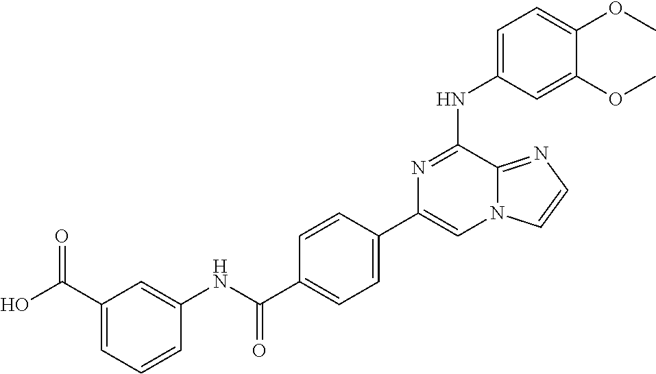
C1=C(NC2=NC(C3=CC=C(C(=O)NC4=CC(C(=O)O)=CC=C4)C=C3)=CN3C2=NC=C3)C=C(OC)C(OC)=C1
